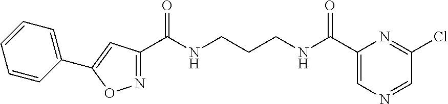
N1=C(C(NCCCNC(C2=CN=CC(Cl)=N2)=O)=O)C=C(C2=CC=CC=C2)O1
